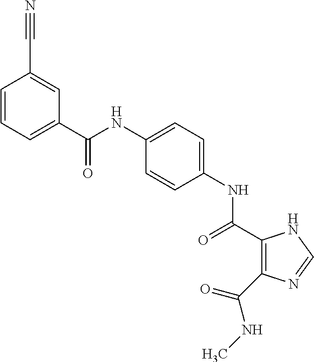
C1=CC(C#N)=CC(C(NC2=CC=C(NC(=O)C3=C(C(NC)=O)N=CN3)C=C2)=O)=C1
